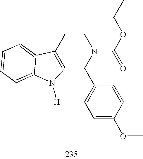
C12=C(CCN(C(OCC)=O)C1C1=CC=C(OC)C=C1)C1=CC=CC=C1N2[H]
